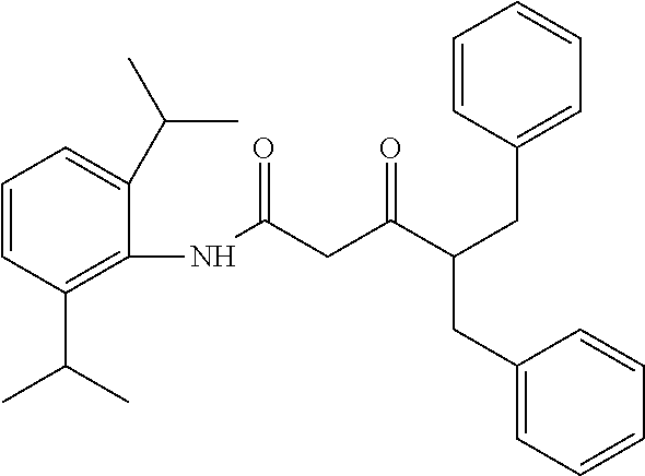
C1=CC(C(C)C)=C(NC(=O)CC(C(CC2=CC=CC=C2)CC2=CC=CC=C2)=O)C(C(C)C)=C1
